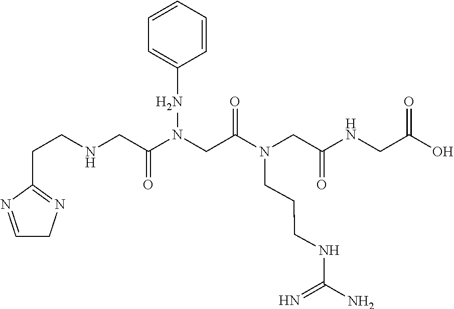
OC(CNC(CN(C(CN(C(CNCCC1=NCC=N1)=O)NC1=CC=CC=C1)=O)CCCNC(=N)N)=O)=O
